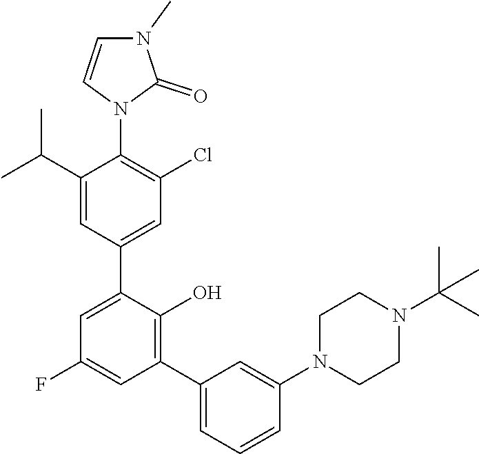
C1CN(C2=CC(C3=C(O)C(C4=CC(Cl)=C(N5C=CN(C)C5=O)C(C(C)C)=C4)=CC(F)=C3)=CC=C2)CCN1C(C)(C)C
